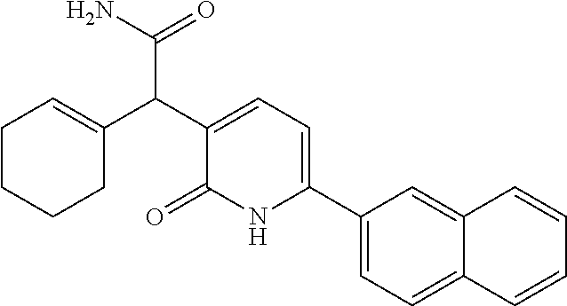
C1(C2=CC=C(C(C3=CCCCC3)C(N)=O)C(=O)N2)=CC=C2C(=C1)C=CC=C2
